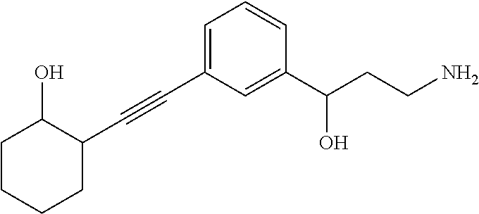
C1(C#CC2=CC=CC(C(CCN)O)=C2)CCCCC1O
